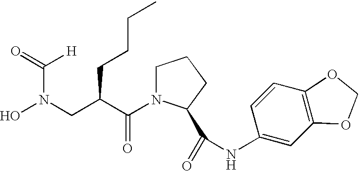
O=C([H])N(O)CC(CCCC)C(=O)N1CCCC1C(=O)NC1=CC2=C(C=C1)OCO2
